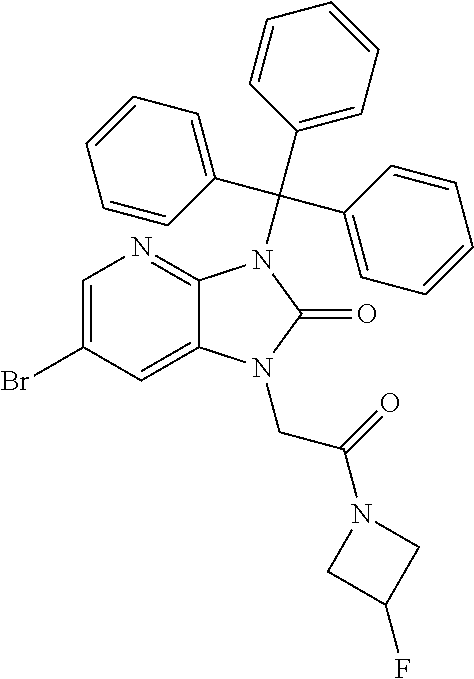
C1=C(Br)C=C2C(=N1)N(C(C1=CC=CC=C1)(C1=CC=CC=C1)C1=CC=CC=C1)C(=O)N2CC(N1CC(F)C1)=O
